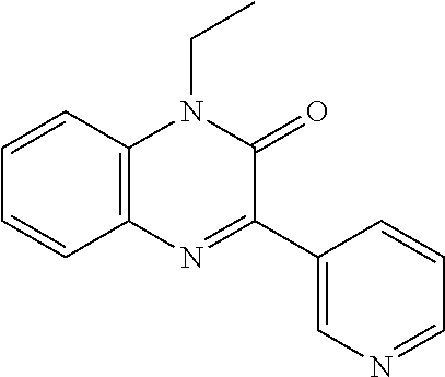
C12=C(C=CC=C1)N(CC)C(=O)C(C1=CN=CC=C1)=N2
